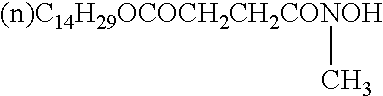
[(n)C14H29OCOCH2CH2CONOH]C
